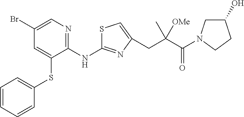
C1(Br)=CN=C(NC2=NC(CC(C(=O)N3CC(O)CC3)([OMe])C)=CS2)C(SC2=CC=CC=C2)=C1
